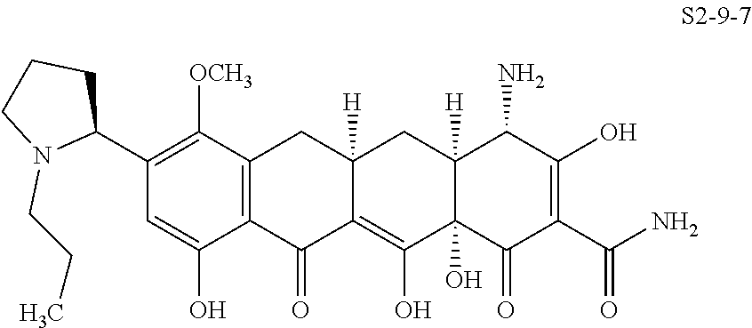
C1(C2CCCN2CCC)=C([OCH3])C2=C(C(O)=C1)C(=O)C1=C(O)C3(O)C([H])(CC1([H])C2)C(N)C(O)=C(C(N)=O)C3=O
